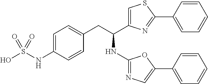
C1=C(NS(O)(=O)=O)C=CC(CC(NC2=NC=C(C3=CC=CC=C3)O2)C2=CSC(C3=CC=CC=C3)=N2)=C1
